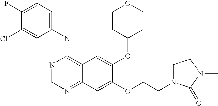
C1(NC2=C3C(=NC=N2)C=C(OCCN2CCN(C)C2=O)C(OC2CCOCC2)=C3)=CC=C(F)C(Cl)=C1
